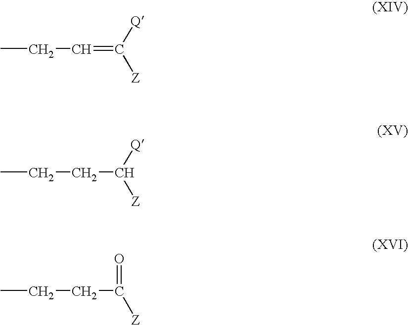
CCC=C([Z])[Q].CCCC([Q])[Z].CCCC([Z])=O
